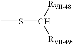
[RVII-48]C([RVII-49])SC
